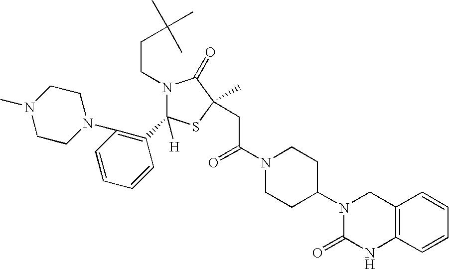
C1CN(C)CCN1C1=C(C2([H])N(CCC(C)(C)C)C(=O)C(C)(CC(N3CCC(N4C(=O)NC5=C(C4)C=CC=C5)CC3)=O)S2)C=CC=C1
